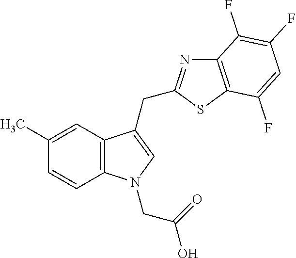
C12=C(C=C(C)C=C1)C(CC1=NC3=C(S1)C(F)=CC(F)=C3F)=CN2CC(=O)O
